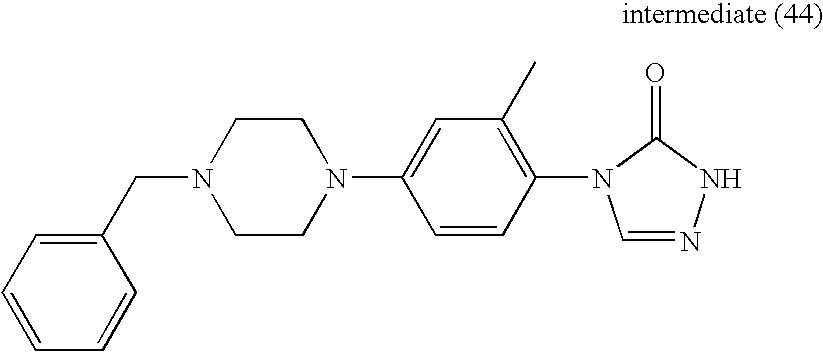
C1N(CC2=CC=CC=C2)CCN(C2=CC(C)=C(N3C=NNC3=O)C=C2)C1
